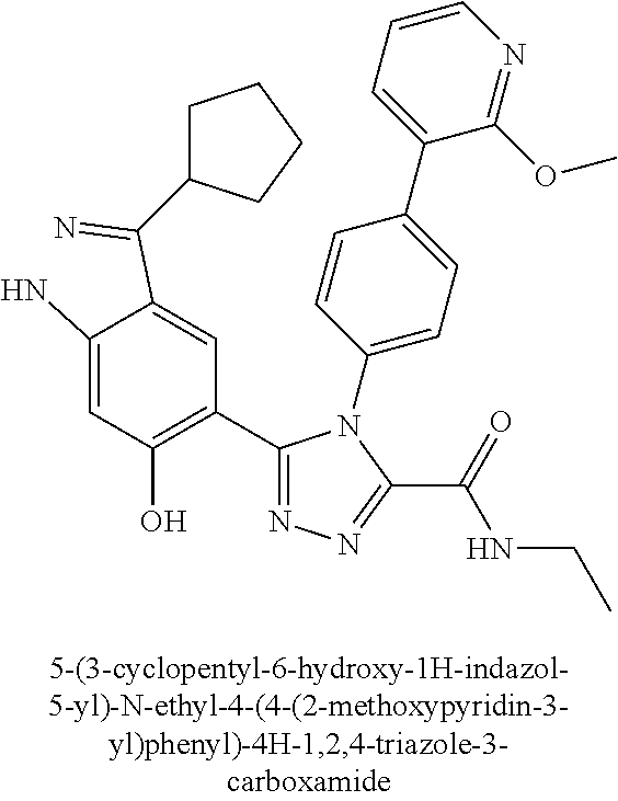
C1=C(N)C(C(=N)C2CCCC2)=CC(C2=NN=C(C(=O)NCC)N2C2=CC=C(C3=CC=CN=C3OC)C=C2)=C1O
